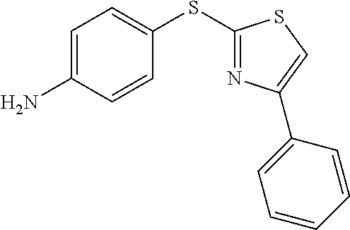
C1(SC2=NC(C3=CC=CC=C3)=CS2)=CC=C(N)C=C1
